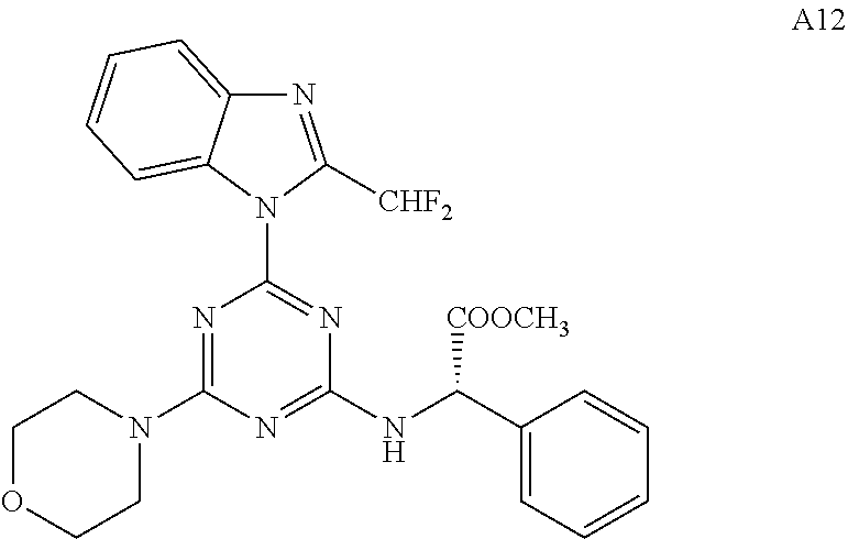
N1=C([CHF2])N(C2=NC(NC(C3=CC=CC=C3)[COOCH3])=NC(N3CCOCC3)=N2)C2=CC=CC=C12
